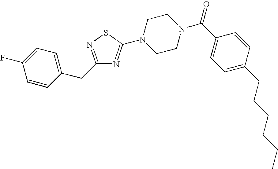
C1=CC(CC2=NSC(N3CCN(C(C4=CC=C(CCCCCC)C=C4)=O)CC3)=N2)=CC=C1F
